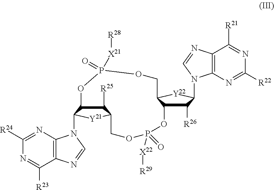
C12=C(N=CN1C1C3C([R25])C([Y21]1)COP(=O)([X22][R29])OC1C([R26])C(N4C5=C(C([R21])=NC([R22])=N5)N=C4)[Y22]C1COP(=O)([X21][R28])O3)C([R23])=NC([R24])=N2
